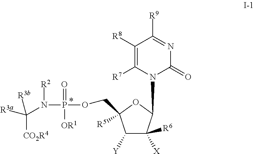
C1([Y])C([R6])([X])C(N2C(=O)N=C([R9])C([R8])=C2[R7])OC1([R5])COP(N(C([R3a])([CO2R4])[R3b])[R2])(=O)[OR1]
